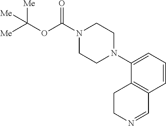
C1=CC=C(N2CCN(C(OC([Me])([Me])[Me])=O)CC2)C2=C1C=NCC2
